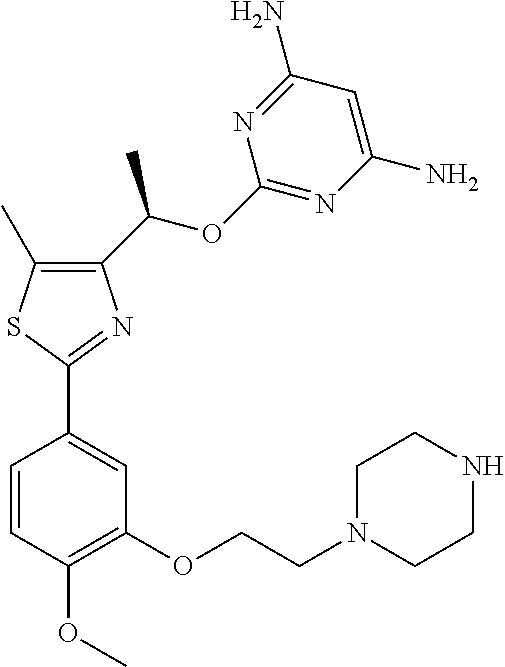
C1(C(OC2=NC(N)=CC(N)=N2)C)=C(C)SC(C2=CC(OCCN3CCNCC3)=C(OC)C=C2)=N1
